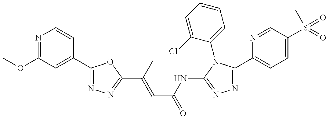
COC1=NC=CC(C2=NN=C(C(=CC(=O)NC3=NN=C(C4=CC=C(S(=O)(C)=O)C=N4)N3C3=CC=CC=C3Cl)C)O2)=C1
